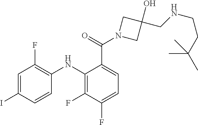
C1=C(C(N2CC(O)(CNCCC(C)(C)C)C2)=O)C(NC2=C(F)C=C(I)C=C2)=C(F)C(F)=C1
